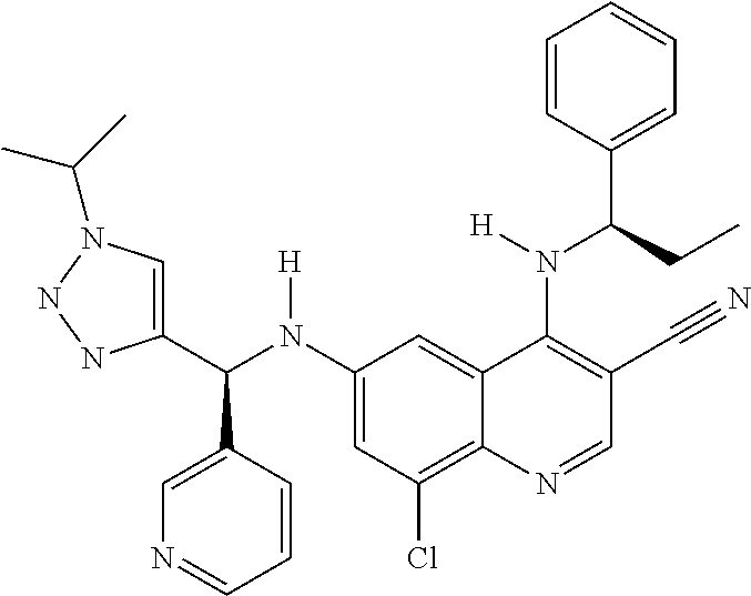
C1(N(C(C2=CN(C(C)C)NN2)C2=CN=CC=C2)[H])=CC(Cl)=C2C(=C1)C(N(C(C1=CC=CC=C1)CC)[H])=C(C#N)C=N2
